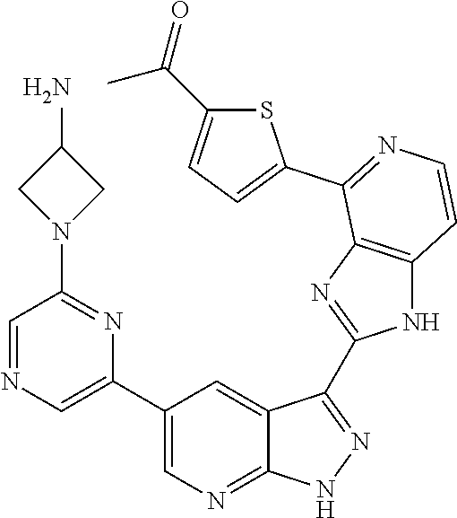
C1=NC=C(C2=CN=C3C(=C2)C(C2=NC4=C(N2)C=CN=C4C2=CC=C(C(=O)C)S2)=N[N H]3)N=C1N1CC(N)C1
